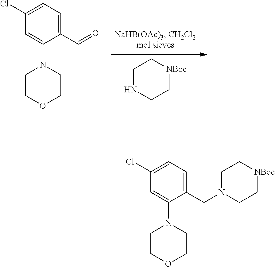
C1NCC[NBoc]C1.C1=C(N2CCOCC2)C(C=O)=CC=C1Cl.C1=C(N2CCOCC2)C(CN2CC[NBoc]CC2)=CC=C1Cl
